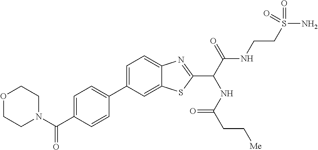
C1=C(C(N2CCOCC2)=O)C=CC(C2=CC=C3C(=C2)SC(C(C(NCCS(N)(=O)=O)=O)NC(CC[Me])=O)=N3)=C1
